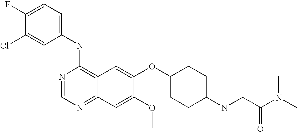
C1(NC2=C3C(=NC=N2)C=C(OC)C(OC2CCC(NCC(=O)N(C)C)CC2)=C3)=CC=C(F)C(Cl)=C1
